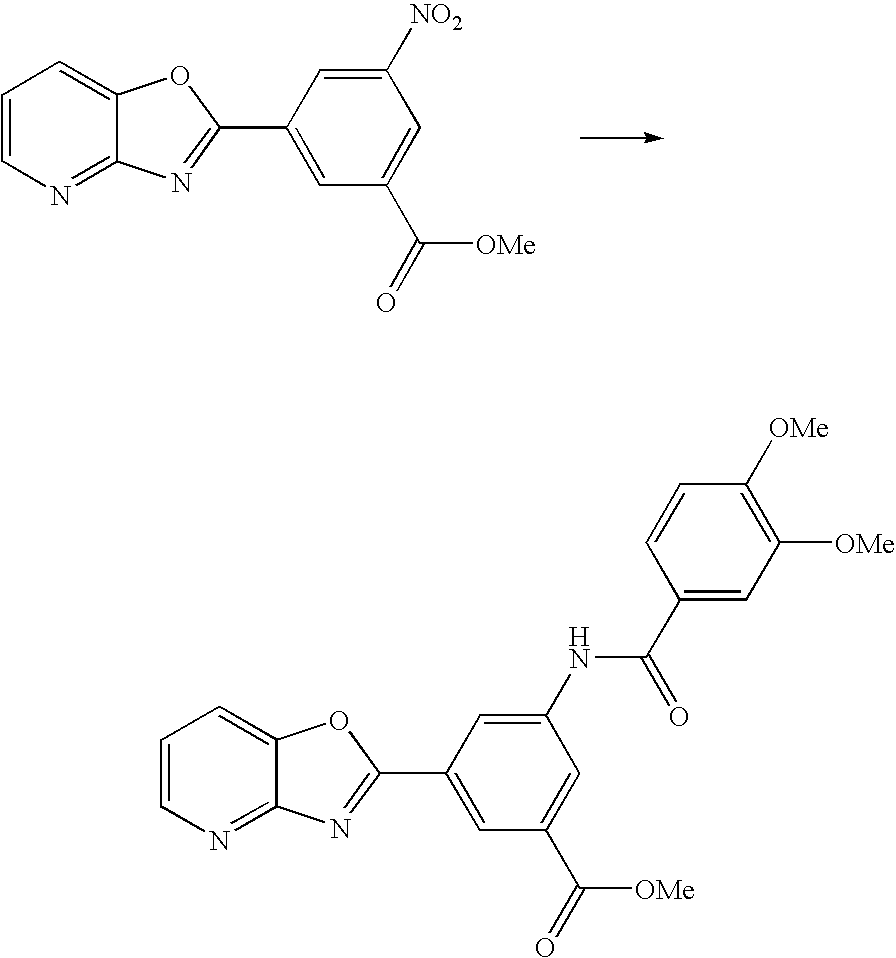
C1=CN=C2C(=C1)OC(C1=CC(C(=O)[OMe])=CC([NO2])=C1)=N2.C1=CN=C2C(=C1)OC(C1=CC(C(=O)[OMe])=CC(NC(=O)C3=CC([OMe])=C([OMe])C=C3)=C1)=N2
